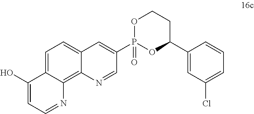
C1=C2C(=C3C(=C1)C=C(P1(=O)OCCC(C4=CC(Cl)=CC=C4)O1)C=N3)N=CC=C2O
